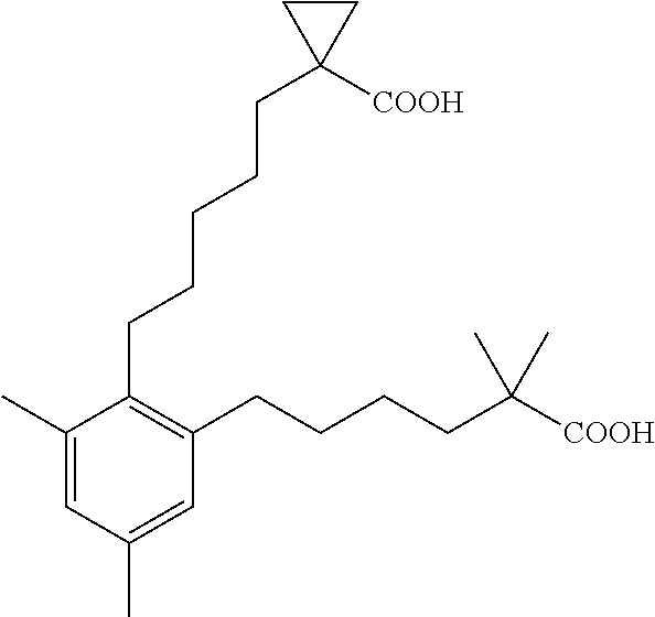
C1(C)=CC(C)=CC(CCCCC([COOH])(C)C)=C1CCCCCC1([COOH])CC1
